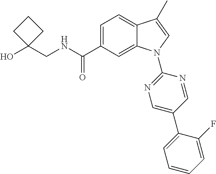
C1(CNC(C2=CC=C3C(=C2)N(C2=NC=C(C4=CC=CC=C4F)C=N2)C=C3C)=O)(O)CCC1
